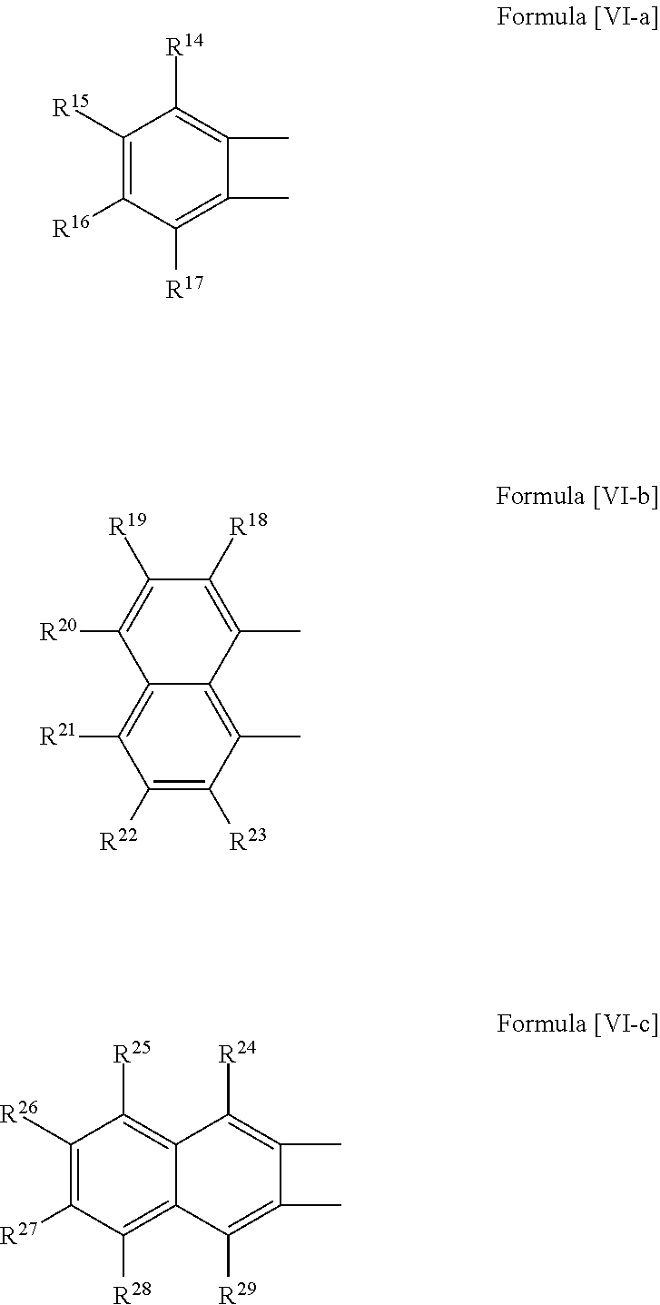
C1([R15])=C([R16])C([R17])=C(C)C(C)=C1[R14].C1([R22])=C([R23])C(C)=C2C(=C1[R21])C([R20])=C([R19])C([R18])=C2C.C1([R26])=C([R27])C([R28])=C2C(=C1[R25])C([R24])=C(C)C(C)=C2[R29]
